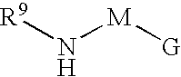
[R9]N[M][G]
